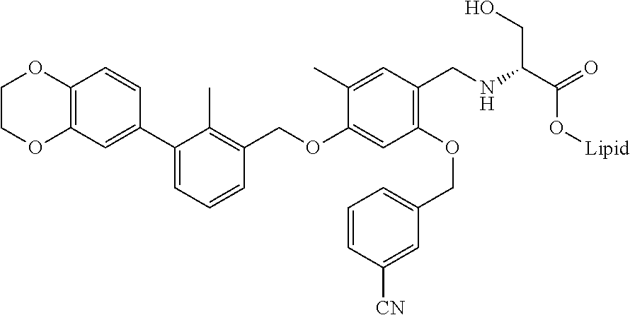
C1COC2=C(O1)C=CC(C1=CC=CC(COC3=CC(OCC4=CC=CC([CN])=C4)=C(CNC(CO)C(O[Lipid])=O)C=C3C)=C1C)=C2
